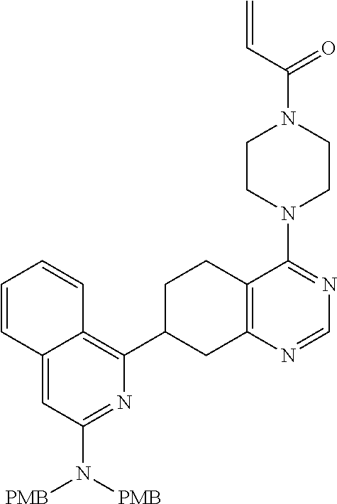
C12=CC(N([PMB])[PMB])=NC(C3CC4=C(CC3)C(N3CCN(C(C=C)=O)CC3)=NC=N4)=C1C=CC=C2
